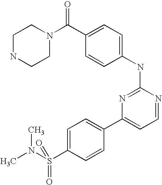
C1NCCN(C(C2=CC=C(NC3=NC(C4=CC=C(S(N(C)C)(=O)=O)C=C4)=CC=N3)C=C2)=O)C1
